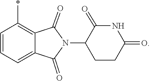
C12=CC=CC(*)=C1C(=O)N(C1CCC(=O)NC1=O)C2=O
